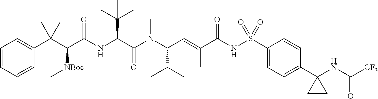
C1=CC=CC(C(C(C(NC(C(N(C(C=C(C(NS(C2=CC=C(C3(NC([CF3])=O)CC3)C=C2)(=O)=O)=O)C)C(C)C)C)=O)C(C)(C)C)=O)[NBoc]C)(C)C)=C1
